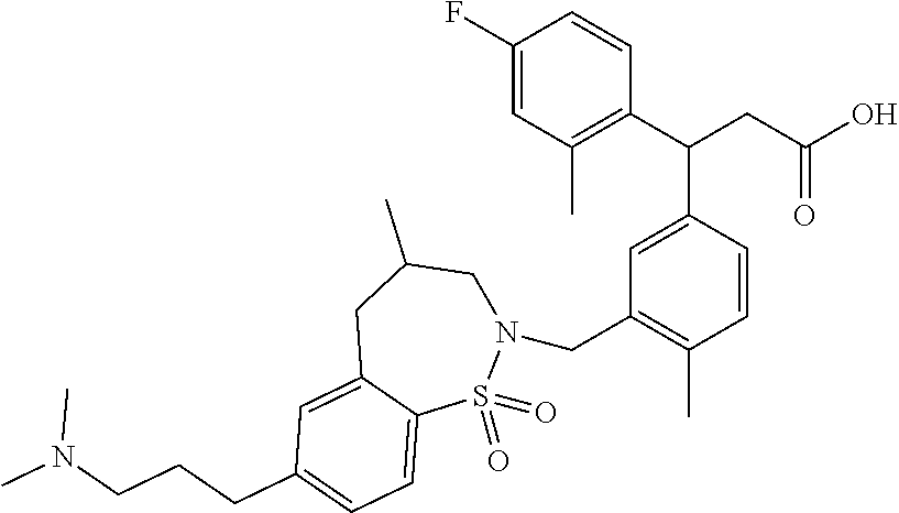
C1(F)=CC(C)=C(C(CC(O)=O)C2=CC(CN3CC(C)CC4=CC(CCCN(C)C)=CC=C4S3(=O)=O)=C(C)C=C2)C=C1
